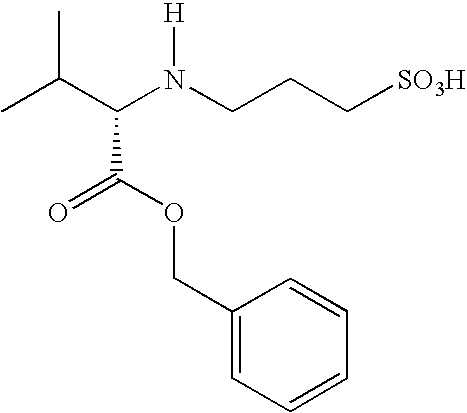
CC(C(N(CCC[SO3H])[H])C(OCC1=CC=CC=C1)=O)C
